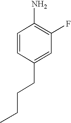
C1=CC(CCCC)=CC(F)=C1N
